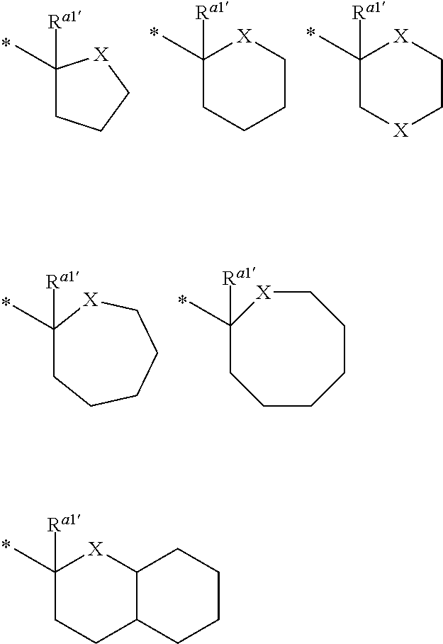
C1(C)([Ra1])CCC2C([X]1)CCCC2.C1(C)([Ra1])CCC[X]1.C1(C)([Ra1])CCCC[X]1.C1(C)([Ra1])C[X]CC[X]1.C1([Ra1])(C)CCCCC[X]1.C1CCCC[X]C([Ra1])(C)C1
